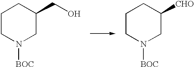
C1CN([BOC])CC(CO)C1.C1CN([BOC])CC([CHO])C1
